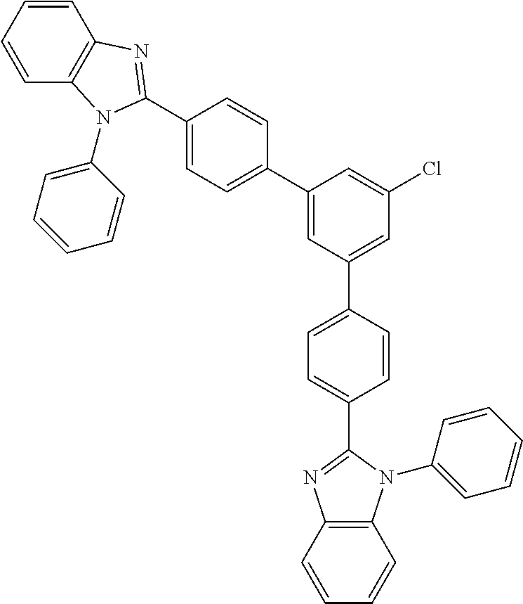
C1=CC=CC2=C1N=C(C1=CC=C(C3=CC(C4=CC=C(C5=NC6=C(N5C5=CC=CC=C5)C=CC=C6)C=C4)=CC(Cl)=C3)C=C1)N2C1=CC=CC=C1
